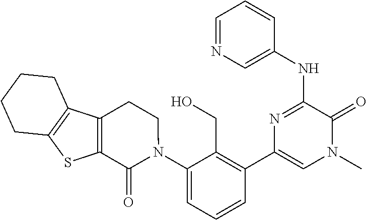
C1=NC=C(NC2=NC(C3=C(CO)C(N4CCC5=C(C4=O)SC4=C5CCCC4)=CC=C3)=CN(C)C2=O)C=C1
